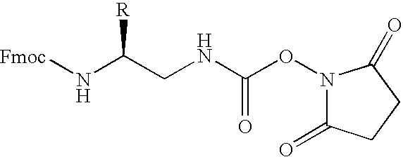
[Fmoc]NC(CNC(ON1C(=O)CCC1=O)=O)[R]
